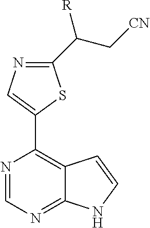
N1=CN=C2C(=C1C1=CN=C(C([R])C[CN])S1)C=CN2
